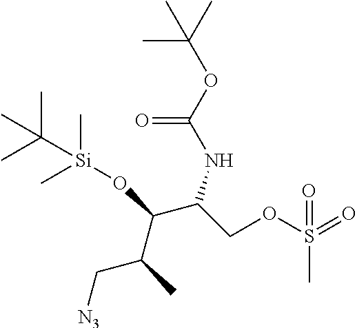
N(C(C(O[Si](C)(C)C(C)(C)C)C(C)C[N3])COS(=O)(C)=O)C(OC(C)(C)C)=O
